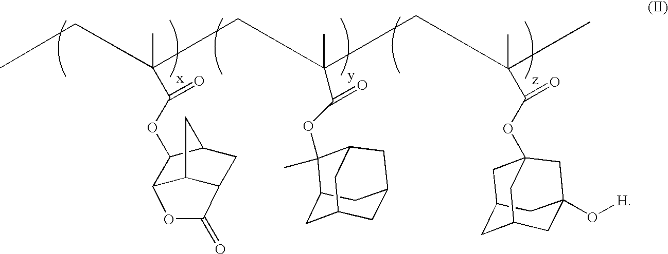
C12C3C(CC(C1OC(C(C)(CC(C(OC1(C)C4CC5CC(C4)CC1C5)=O)(C)CC(C(OC14CC5CC(O[H])(CC(C5)C1)C4)=O)(C)C)CC)=O)C3)C(=O)O2
